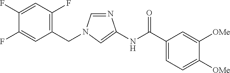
C1(CN2C=NC(NC(=O)C3=CC=C([OMe])C([OMe])=C3)=C2)=C(F)C=C(F)C(F)=C1
